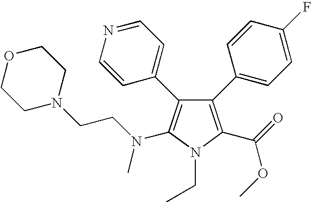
C1(C2=CC=C(F)C=C2)=C(C(=O)OC)N(CC)C(N(CCN2CCOCC2)C)=C1C1=CC=NC=C1
